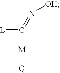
[L]C(=N[OH])[M][Q]
